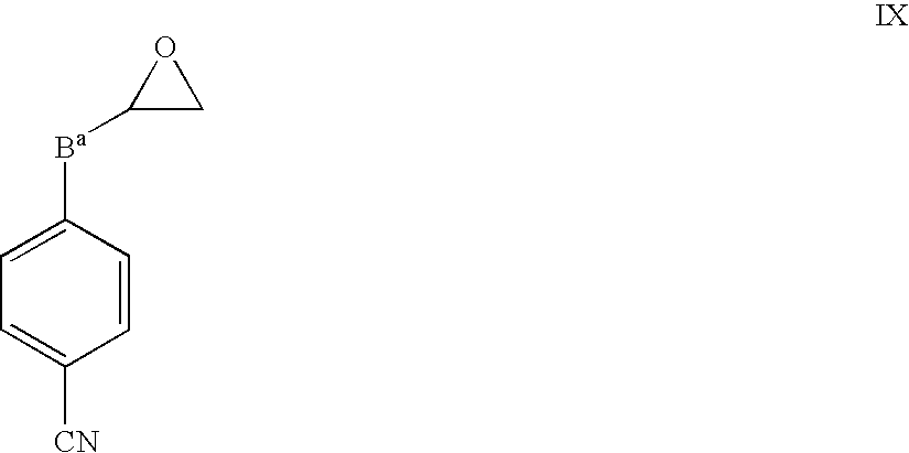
C1=C([Ba]C2CO2)C=CC([CN])=C1
